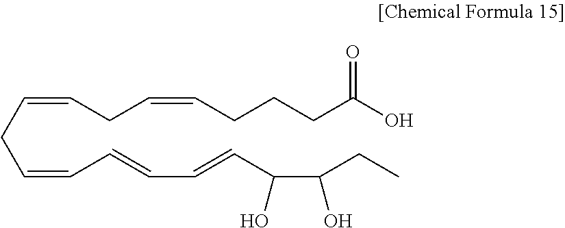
C(C=CC=CC=CC(C(CC)O)O)C=CCC=CCCCC(O)=O
